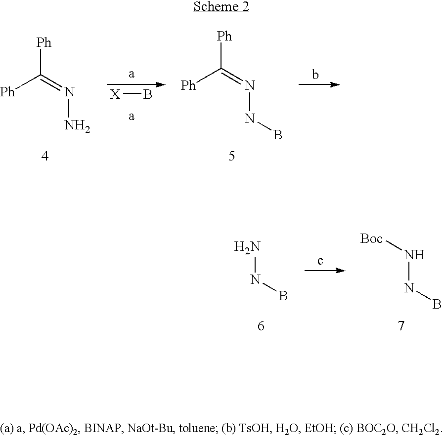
[Ph]C(=NN)[Ph].[Ph]C(=NNB)[Ph].[X]B.NNB.N(NB)[Boc]
